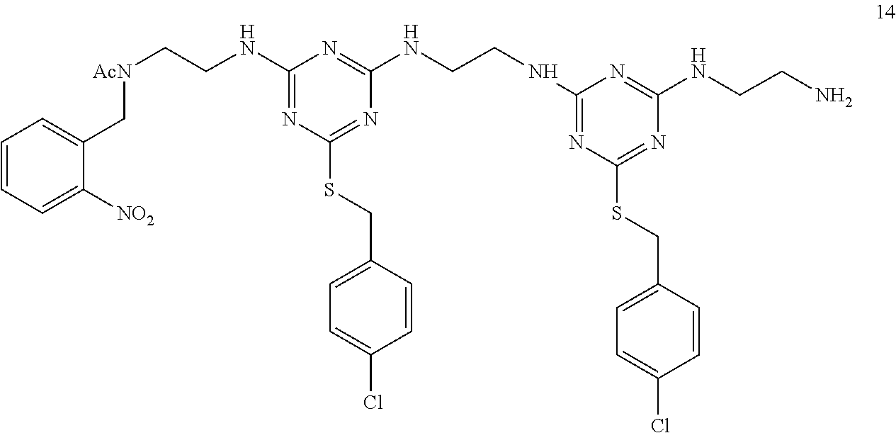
C1=CC=C([NO2])C(C[AcN]CCNC2=NC(SCC3=CC=C(Cl)C=C3)=NC(NCCNC3=NC(SCC4=CC=C(Cl)C=C4)=NC(NCCN)=N3)=N2)=C1
